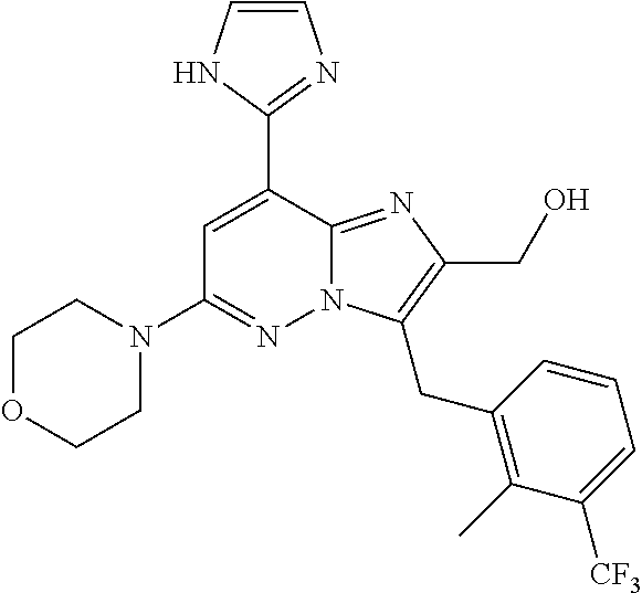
C1OCCN(C2=NN3C(=NC(CO)=C3CC3=C(C)C([CF3])=CC=C3)C(C3=NC=CN3)=C2)C1
